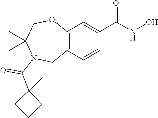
C12=C(C=CC(C(NO)=O)=C1)CN(C(C1(C)CCC1)=O)C(C)(C)CO2
